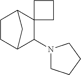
C1CC2C(N3CCCC3)C3(C1C2)CCC3
